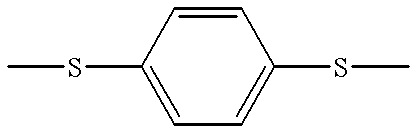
CSC1=CC=C(SC)C=C1
